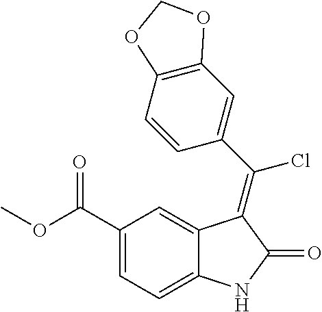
C1(C(OC)=O)=CC=C2C(=C1)C(=C(C1=CC3=C(C=C1)OCO3)Cl)C(=O)N2
